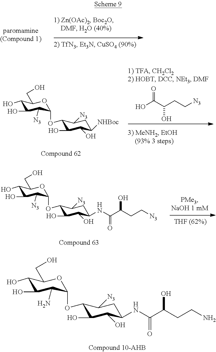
OC(C(CC[N3])O)=O.C1(O)C(O)C([N3])C(OC2C(O)C(O)C([NHBoc])CC2[N3])OC1CO.C1(O)C(O)C([N3])C(OC2C(O)C(O)C(NC(C(CC[N3])O)=O)CC2[N3])OC1CO.C1(O)C(O)C(N)C(OC2C(O)C(O)C(NC(C(CCN)O)=O)CC2[N3])OC1CO
